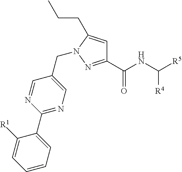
C(C1=CN=C(C2=CC=CC=C2[R1])N=C1)N1N=C(C(NC([R5])[R4])=O)C=C1CCC
